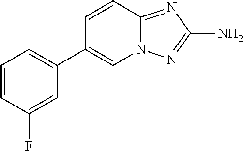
C1=CC2=NC(N)=NN2C=C1C1=CC=CC(F)=C1
